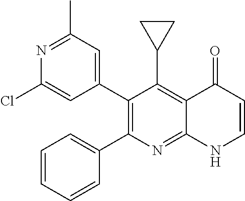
N1=C(C)C=C(C2=C(C3=CC=CC=C3)N=C3C(=C2C2CC2)C(=O)C=CN3)C=C1Cl
